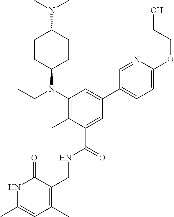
C1=C(C)NC(=O)C(CNC(C2=CC(C3=CC=C(OCCO)N=C3)=CC(N(CC)C3CCC(N(C)C)CC3)=C2C)=O)=C1C
